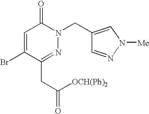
C1=C(Br)C(CC(=O)[OCH(Ph)2])=NN(CC2=CN([Me])N=C2)C1=O
